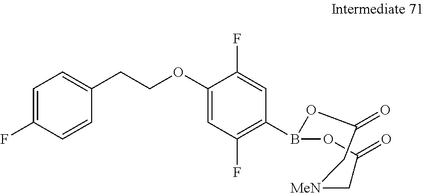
C1=C(F)C=CC(CCOC2=CC(F)=C(B3OC(=O)C[MeN]CC(=O)O3)C=C2F)=C1
